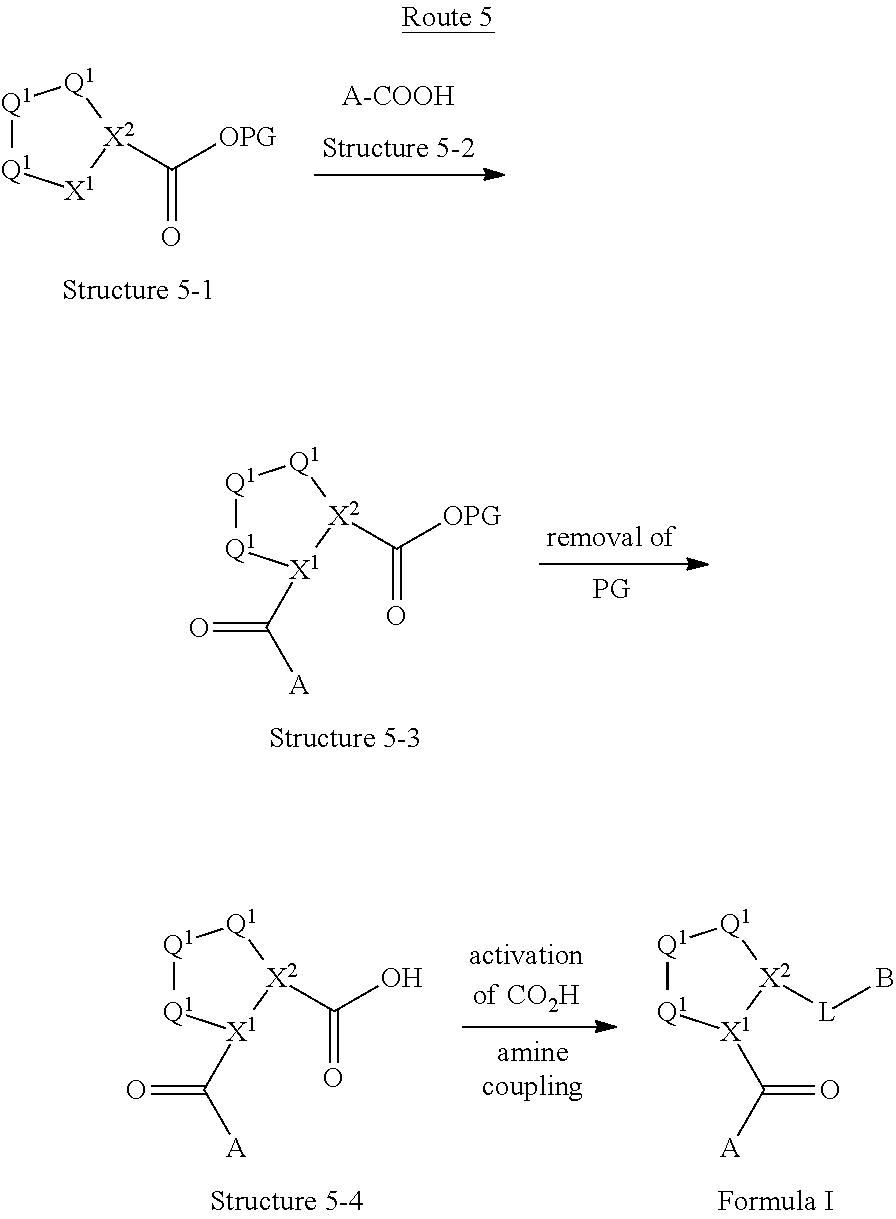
[Q1]1[Q1][X1][X2](C([OPG])=O)[Q1]1.[Q1]1[Q1][X1](C([A])=O)[X2](C([OPG])=O)[Q1]1.[Q1]1[Q1][X1](C([A])=O)[X2]([L]B)[Q1]1.[Q1]1[Q1][X1](C([A])=O)[X2](C(O)=O)[Q1]1
